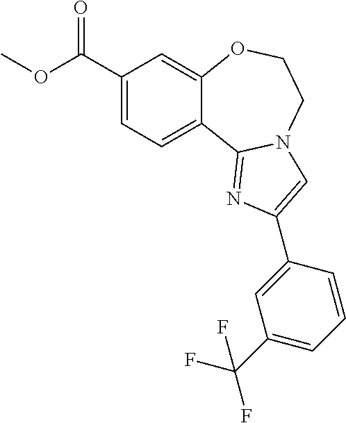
COC(C1=CC=C2C(=C1)OCCN1C2=NC(C2=CC(C(F)(F)F)=CC=C2)=C1)=O
